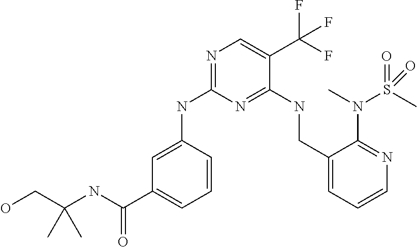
C(NC(C1=CC=CC(NC2=NC=C(C(F)(F)F)C(NCC3=CC=CN=C3N(S(C)(=O)=O)C)=N2)=C1)=O)(CO)(C)C
